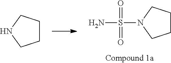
NS(=O)(=O)N1CCCC1.C1CCNC1
